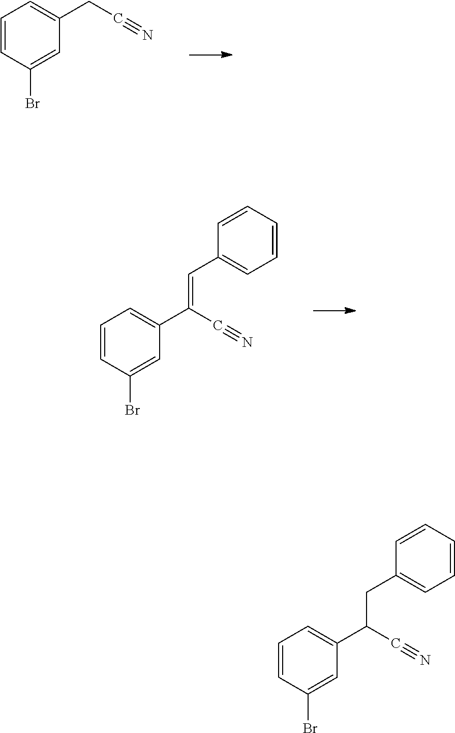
C1=CC(Br)=CC(CC#N)=C1.C1=CC(Br)=CC(C(C#N)=CC2=CC=CC=C2)=C1.C1=CC(Br)=CC(C(C#N)CC2=CC=CC=C2)=C1
